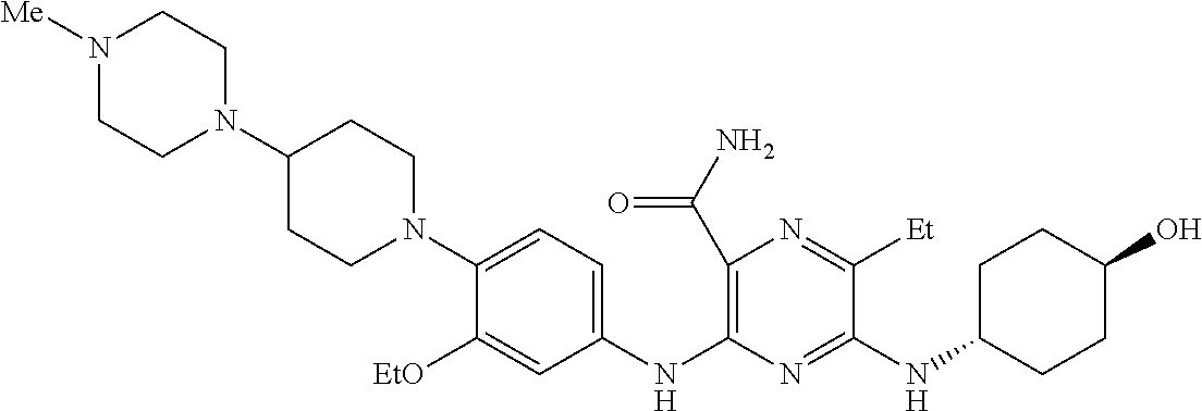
C1(C(N)=O)=C(NC2=CC=C(N3CCC(N4CCN([Me])CC4)CC3)C([EtO])=C2)N=C(NC2CCC(O)CC2)C([Et])=N1
